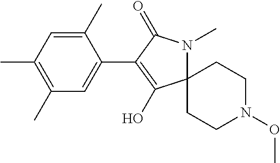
C12(CCN(OC)CC1)N(C)C(=O)C(C1=CC(C)=C(C)C=C1C)=C2O
